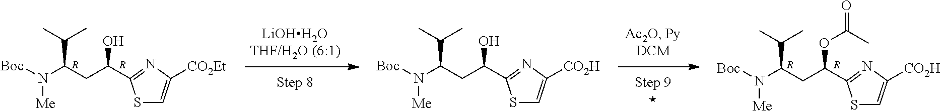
S1C=C([CO2Et])N=C1C(CC(N([Me])[Boc])C(C)C)O.[R].[R].[R].[R].S1C=C([CO2H])N=C1C(CC(N([Me])[Boc])C(C)C)OC(C)=O.S1C=C([CO2H])N=C1C(CC(N([Me])[Boc])C(C)C)O
